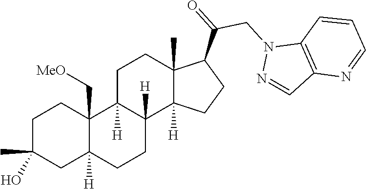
C1C(C)(O)CC2([H])C(C[MeO])(C1)C1([H])C([H])(CC2)C2([H])C(C)(CC1)C(C(=O)CN1N=CC3=C1C=CC=N3)CC2
